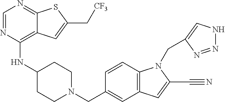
C1=NC(NC2CCN(CC3=CC4=C(C=C3)N(CC3=CNN=N3)C(C#N)=C4)CC2)=C2C(=N1)SC(C[CF3])=C2
